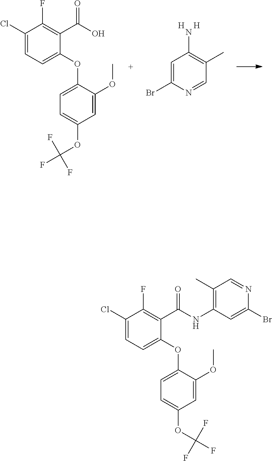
C1=C(Br)N=CC(C)=C1N.[H].[H].C1(Cl)=CC=C(OC2=CC=C(OC(F)(F)F)C=C2OC)C(C(O)=O)=C1F.C1(Cl)=CC=C(OC2=CC=C(OC(F)(F)F)C=C2OC)C(C(NC2=C(C)C=NC(Br)=C2)=O)=C1F
